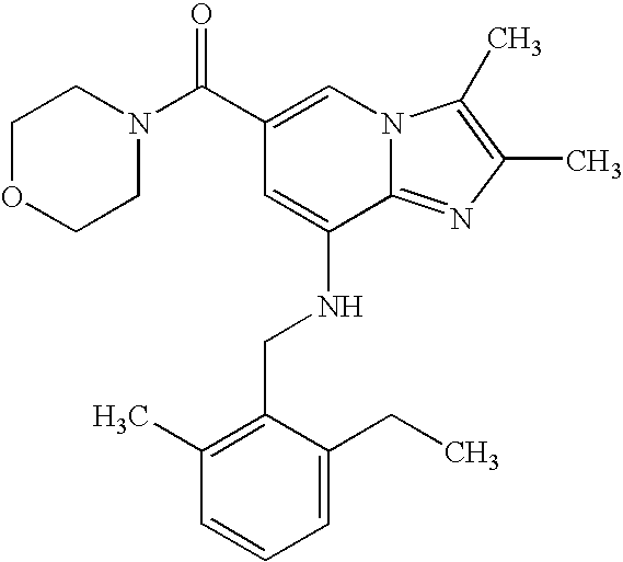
C1(C(N2CCOCC2)=O)=CN2C(=NC(C)=C2C)C(NCC2=C(C)C=CC=C2CC)=C1
